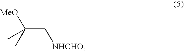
C(C[NHCHO])([MeO])(C)C
